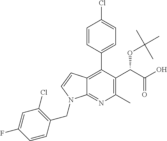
C12=C(C3=CC=C(Cl)C=C3)C(C(C(O)=O)OC(C)(C)C)=C(C)N=C1N(CC1=C(Cl)C=C(F)C=C1)C=C2
